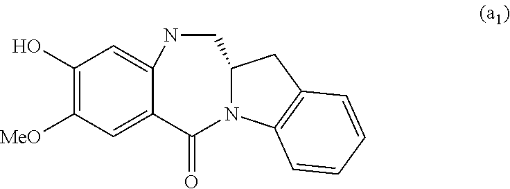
OC1=C([MeO])C=C2C(=C1)NCC1N(C2=O)C2=C(C1)C=CC=C2
